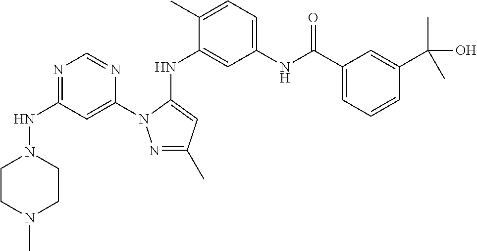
N1=C(NN2CCN(C)CC2)C=C(N2N=C(C)C=C2NC2=CC(NC(C3=CC=CC(C(C)(O)C)=C3)=O)=CC=C2C)N=C1
